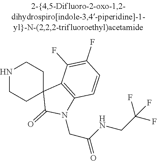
N1CCC2(CC1)C(=O)N(CC(NCC(F)(F)F)=O)C1=C2C(F)=C(F)C=C1
